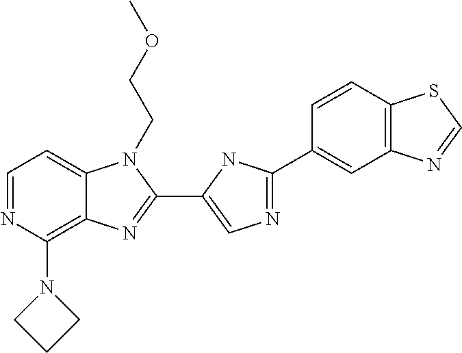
C1=NC(N2CCC2)=C2C(=C1)N(CCOC)C(C1=CN=C(C3=CC4=C(C=C3)SC=N4)N1)=N2
